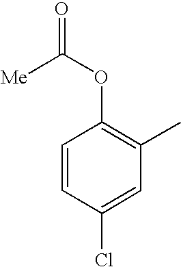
C1=CC(Cl)=CC(C)=C1OC([Me])=O
